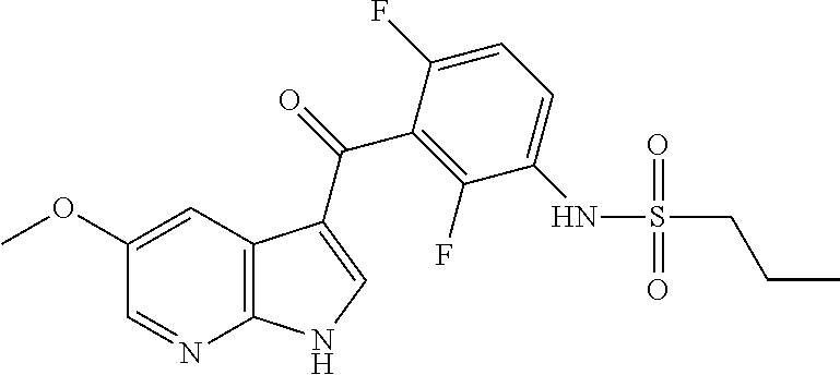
C1=NC2=C(C=C1OC)C(C(=O)C1=C(F)C(NS(=O)(=O)CCC)=CC=C1F)=CN2
